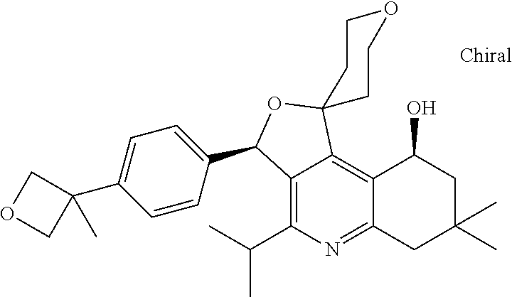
C1=CC(C2C3=C(C(C)C)N=C4C(=C3C3(O2)CCOCC3)C(O)CC(C)(C)C4)=CC=C1C1(C)COC1
